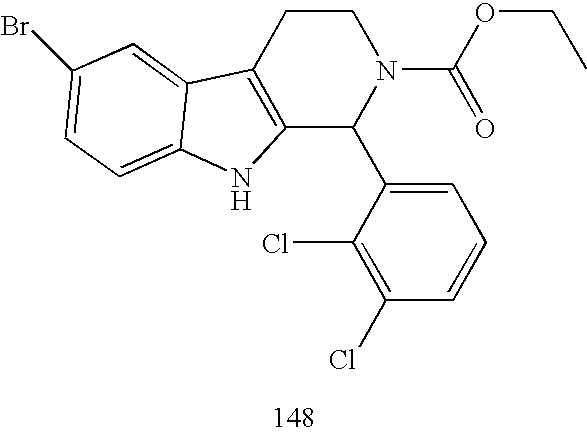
C12=C(CCN(C(=O)OCC)C1C1=CC=CC(Cl)=C1Cl)C1=CC(Br)=CC=C1N2
